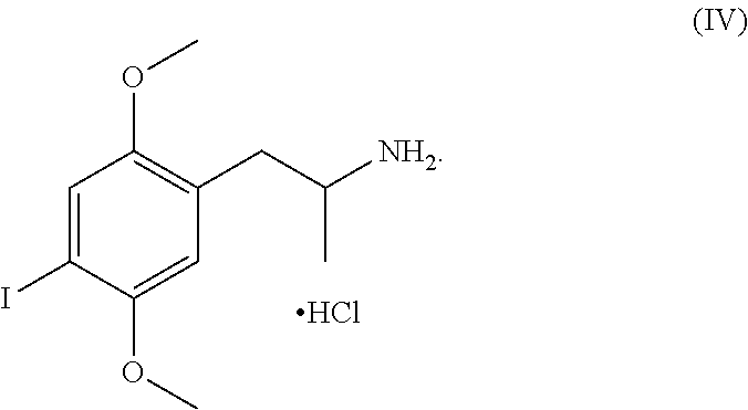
C1=C(I)C(OC)=CC(CC([NH2])C)=C1OC.Cl
